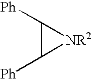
C1([Ph])C([Ph])[NR2]1
